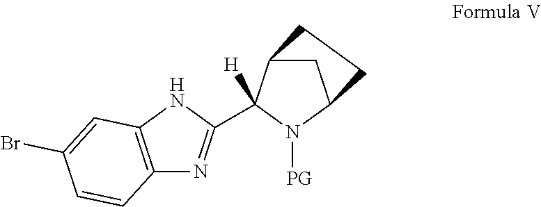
C12=C(NC(C3([H])C4CC(N3[PG])CC4)=N1)C=C(Br)C=C2
